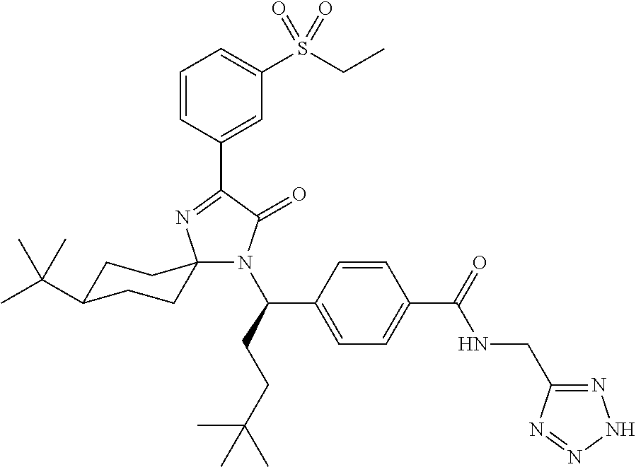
C1=CC(C2=NC3(N(C(CCC(C)(C)C)C4=CC=C(C(=O)NCC5=NNN=N5)C=C4)C2=O)CCC(C(C)(C)C)CC3)=CC(S(CC)(=O)=O)=C1
